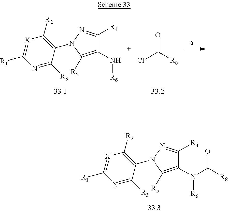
C1(N[R6])=C([R5])N(C2=C([R2])[X]=C([R1])N=C2[R3])N=C1[R4].C(=O)([R8])Cl.C1(N([R6])C([R8])=O)=C([R5])N(C2=C([R2])[X]=C([R1])N=C2[R3])N=C1[R4]
